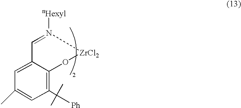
C1(C([Ph])(C)C)=C2C(=CC(C)=C1)C=N([nHexyl])[ZrCl2]O2
